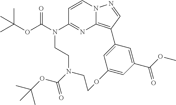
C1=CN2C3=C(C=N2)C2=CC(=CC(C(OC)=O)=C2)OCCN(C(OC(C)(C)C)=O)CCN(C(OC(C)(C)C)=O)C1=N3
